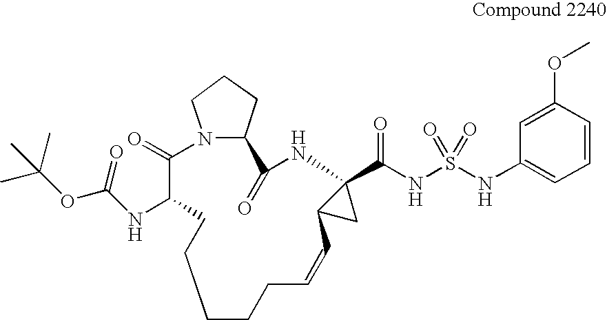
C1CCC=CC2CC2(C(NS(=O)(=O)NC2=CC=CC(OC)=C2)=O)NC(=O)C2CCCN2C(=O)C(NC(OC(C)(C)C)=O)CC1
